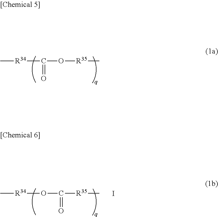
C[R34]C(=O)O[R35]C.C[R34]OC([R35]C)=O.I
